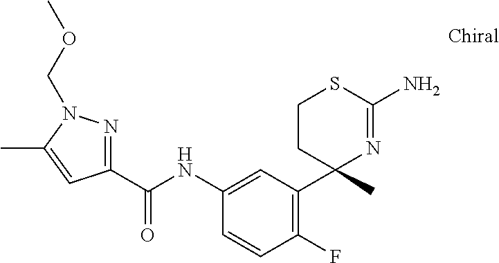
N1=C(C(NC2=CC(C3(C)N=C(N)SCC3)=C(F)C=C2)=O)C=C(C)N1COC
